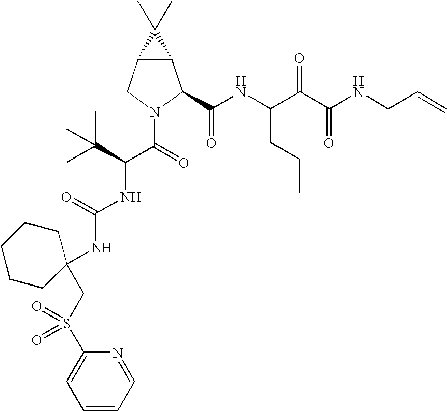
C12C(CN(C(C(NC(=O)NC3(CS(=O)(C4=CC=CC=N4)=O)CCCCC3)C(C)(C)C)=O)C1C(NC(C(C(NCC=C)=O)=O)CCC)=O)C2(C)C
